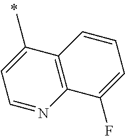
C12=C(C(C)=CC=N1)C=CC=C2F
